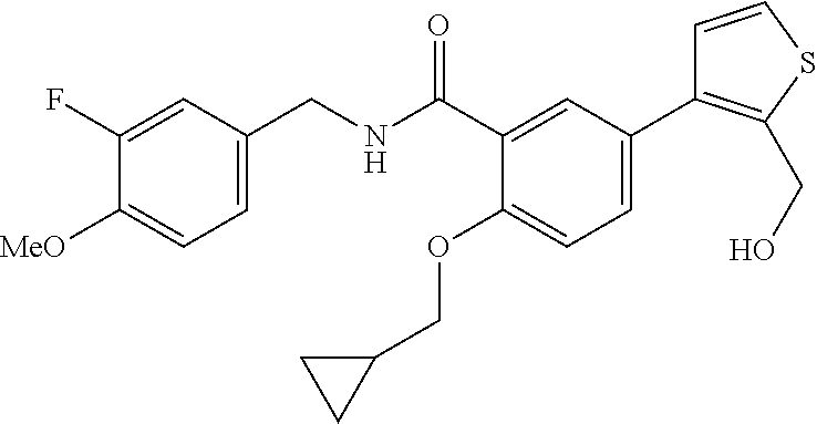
C1=C(CNC(C2=CC(C3=C(CO)SC=C3)=CC=C2OCC2CC2)=O)C=C(F)C([MeO])=C1
